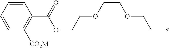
C1(C(=O)OCCOCCOCC*)=C([CO2M])C=CC=C1
